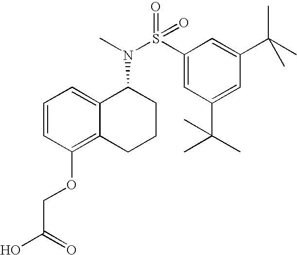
C1=CC(OCC(O)=O)=C2C(=C1)C(N(C)S(C1=CC(C(C)(C)C)=CC(C(C)(C)C)=C1)(=O)=O)CCC2
